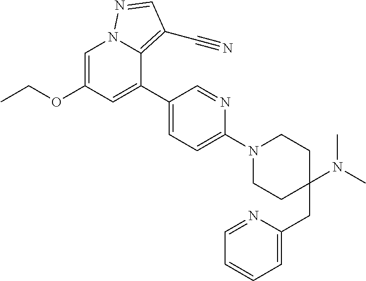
C1=C(OCC)C=C(C2=CC=C(N3CCC(CC4=CC=CC=N4)(N(C)C)CC3)N=C2)C2=C(C#N)C=NN12
